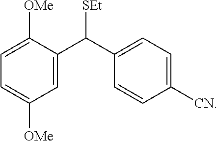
C1=C([OMe])C=C(C(C2=CC=C([CN])C=C2)[SEt])C([OMe])=C1
